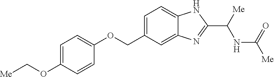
C1=C(OC[Me])C=CC(OCC2=CC=C3C(=C2)N=C(C([Me])NC(=O)[Me])N3)=C1
